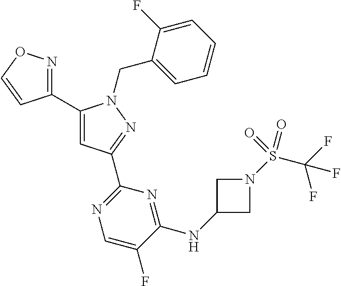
C1(C2=NOC=C2)=CC(C2=NC=C(F)C(NC3CN(S(C(F)(F)F)(=O)=O)C3)=N2)=NN1CC1=CC=CC=C1F
